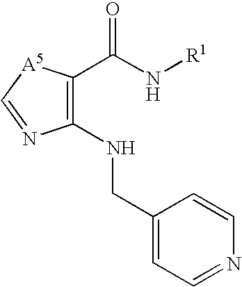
C1(NCC2=CC=NC=C2)=C(C(N[R1])=O)[A5]C=N1
